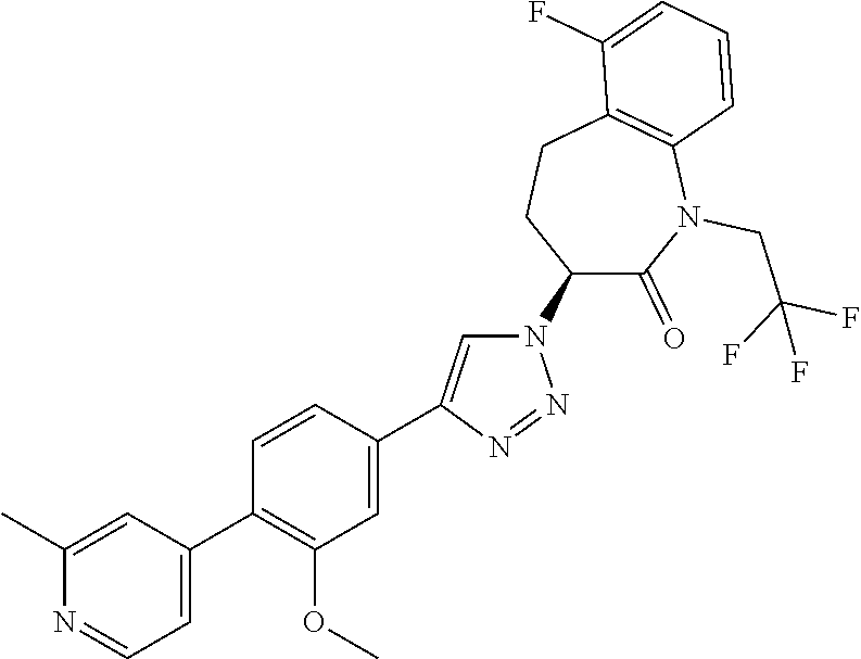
C1(C2=CC=NC(C)=C2)=C(OC)C=C(C2=CN(C3C(=O)N(CC(F)(F)F)C4=C(CC3)C(F)=CC=C4)N=N2)C=C1
